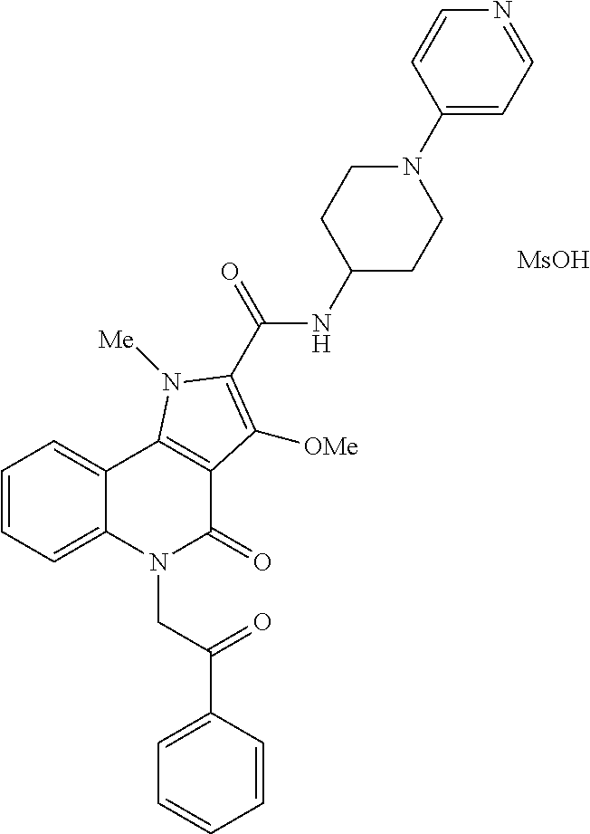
C1=CC=C2C(=C1)C1=C(C(=O)N2CC(C2=CC=CC=C2)=O)C([OMe])=C(C(=O)NC2CCN(C3=CC=NC=C3)CC2)N1[Me].[MsOH]
